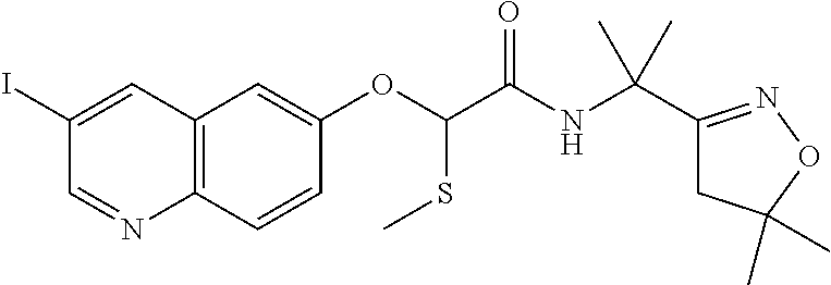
C1(I)=CC2=C(N=C1)C=CC(OC(SC)C(NC(C1=NOC(C)(C)C1)(C)C)=O)=C2
